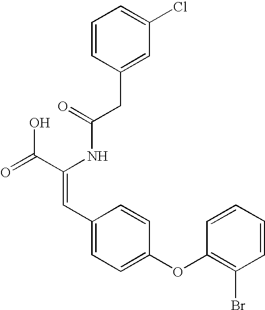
C(=O)(NC(C(=O)O)=CC1=CC=C(OC2=C(Br)C=CC=C2)C=C1)CC1=CC(Cl)=CC=C1
